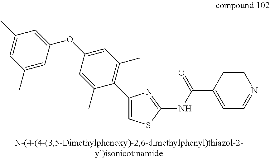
C1(OC2=CC(C)=CC(C)=C2)=CC(C)=C(C2=CSC(NC(C3=CC=NC=C3)=O)=N2)C(C)=C1
